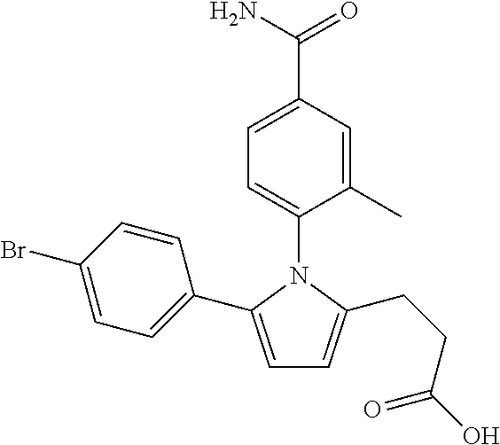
C1=C(C2=CC=C(Br)C=C2)N(C2=CC=C(C(N)=O)C=C2C)C(CCC(O)=O)=C1
